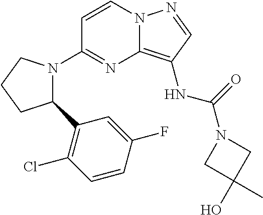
C1=CN2C(=C(NC(=O)N3CC(C)(O)C3)C=N2)N=C1N1C(C2=C(Cl)C=CC(F)=C2)CCC1
